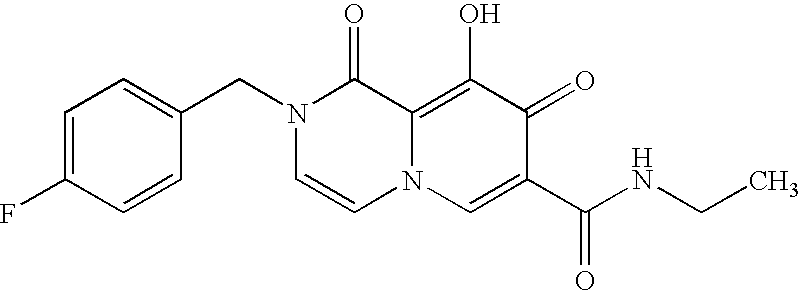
C1=C(F)C=CC(CN2C=CN3C(=C(O)C(=O)C(C(NCC)=O)=C3)C2=O)=C1
